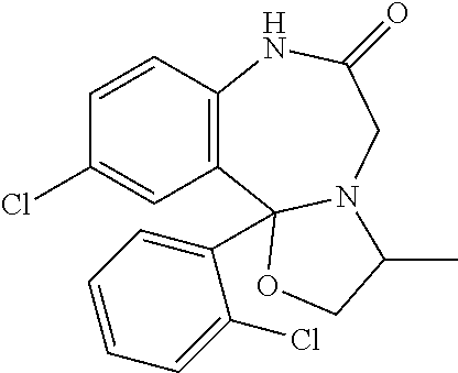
C12=C(C=CC(Cl)=C1)NC(=O)CN1C2(C2=CC=CC=C2Cl)OCC1C
